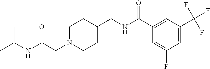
C(CN1CCC(CNC(C2=CC(C(F)(F)F)=CC(F)=C2)=O)CC1)(NC(C)C)=O
